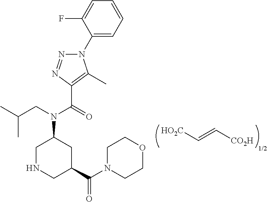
[HO2C]C=C[CO2H].[1/2].N1(C2=CC=CC=C2F)N=NC(C(=O)N(CC(C)C)C2CNCC(C(N3CCOCC3)=O)C2)=C1C
